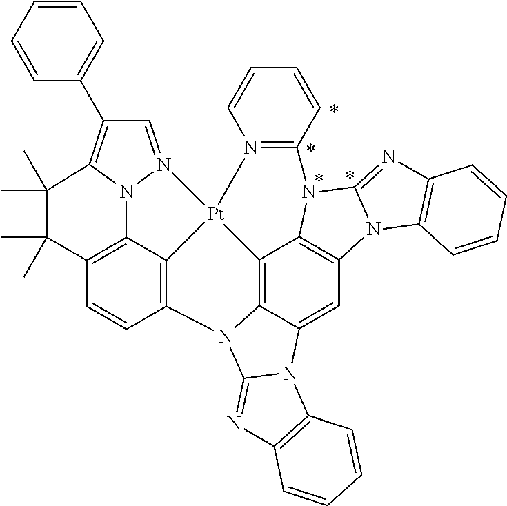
C12=C3C4=C(C=C1)N1C5=C6C7=C(C=C5N5C1=NC1=C5C=CC=C1)N1C(=NC5=C1C=CC=C5)N7C1=N(C=CC=C1)[Pt]46N1=CC(C4=CC=CC=C4)=C(N13)C(C)(C)C2(C)C
